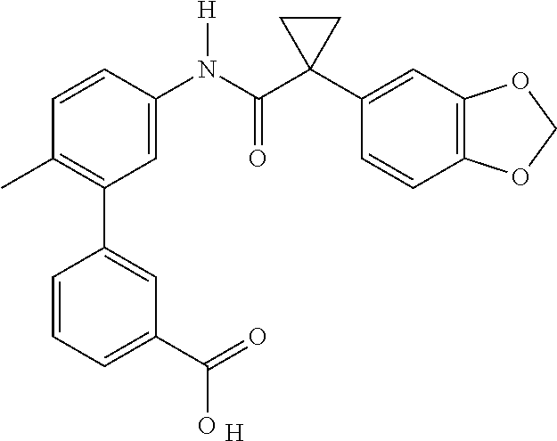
C1(C)=C(C2=CC(C(=O)O)=CC=C2)C=C(N(C(C2(C3=CC4=C(C=C3)OCO4)CC2)=O)[H])C=C1.[H]
